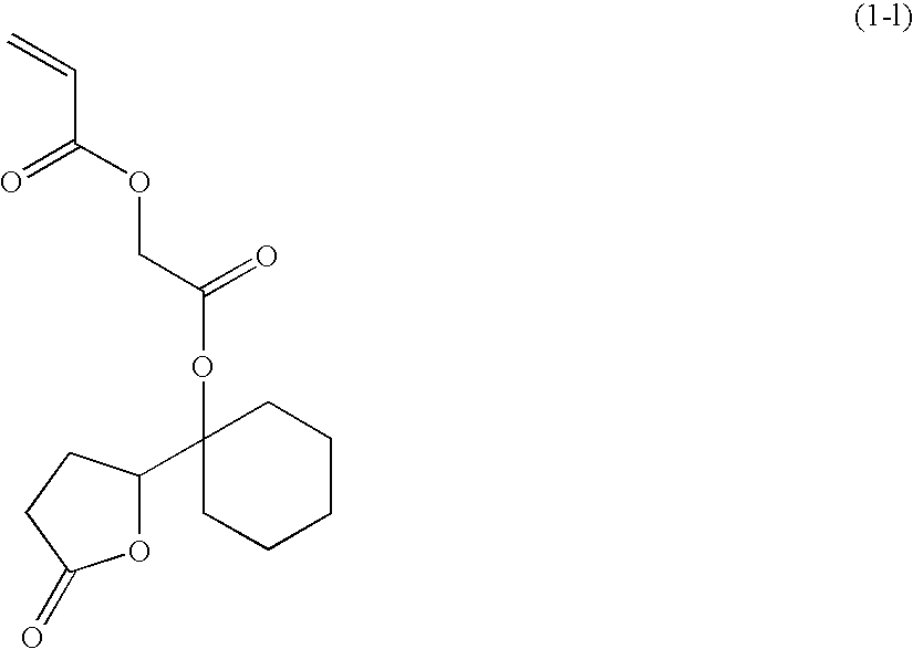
C1(C2(OC(=O)COC(C=C)=O)CCCCC2)OC(=O)CC1
